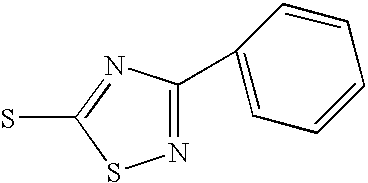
N1=C(C2=CC=CC=C2)N=C(S)S1
